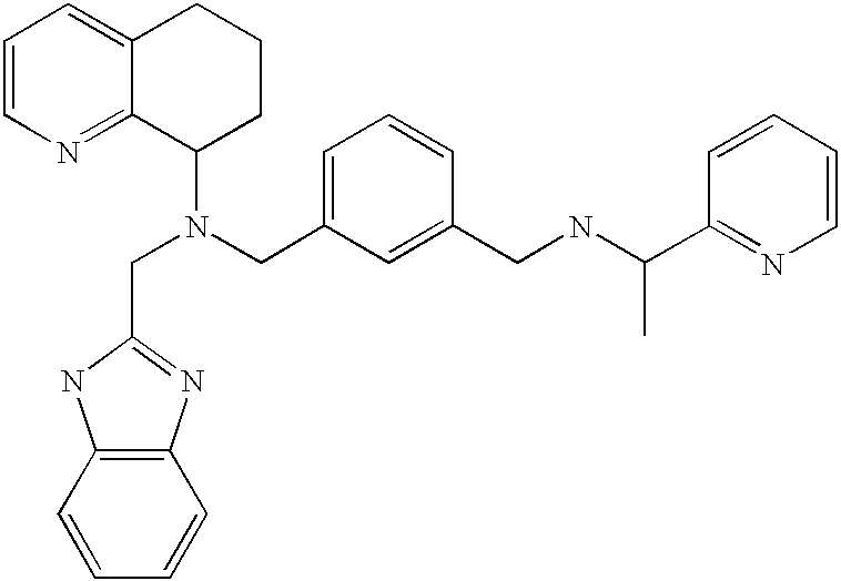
C1=CN=C2C(=C1)CCCC2N(CC1=NC2=C(N1)C=CC=C2)CC1=CC=CC(CNC(C2=NC=CC=C2)C)=C1
